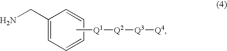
C[Q1][Q2][Q3][Q4].NCC1=CC=CC=C1
